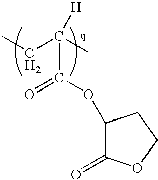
CCC(C)(C(OC1C(=O)OCC1)=O)[H]
